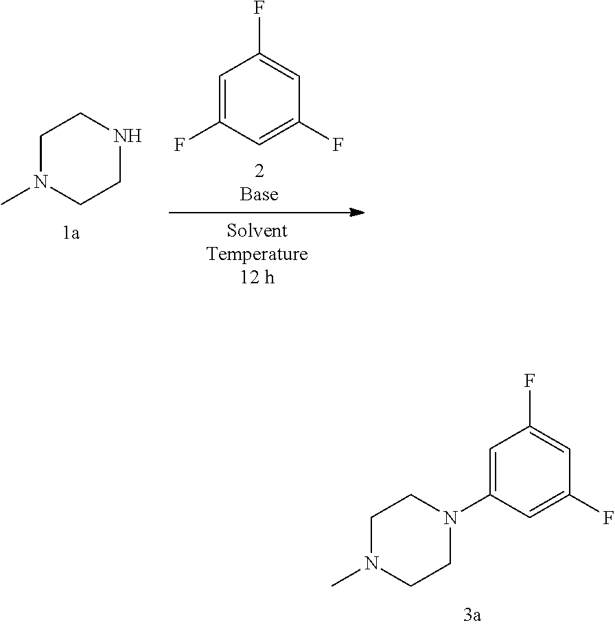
C1N(C)CCN(C2=CC(F)=CC(F)=C2)C1.C1N(C)CCNC1.C1=C(F)C=C(F)C=C1F
